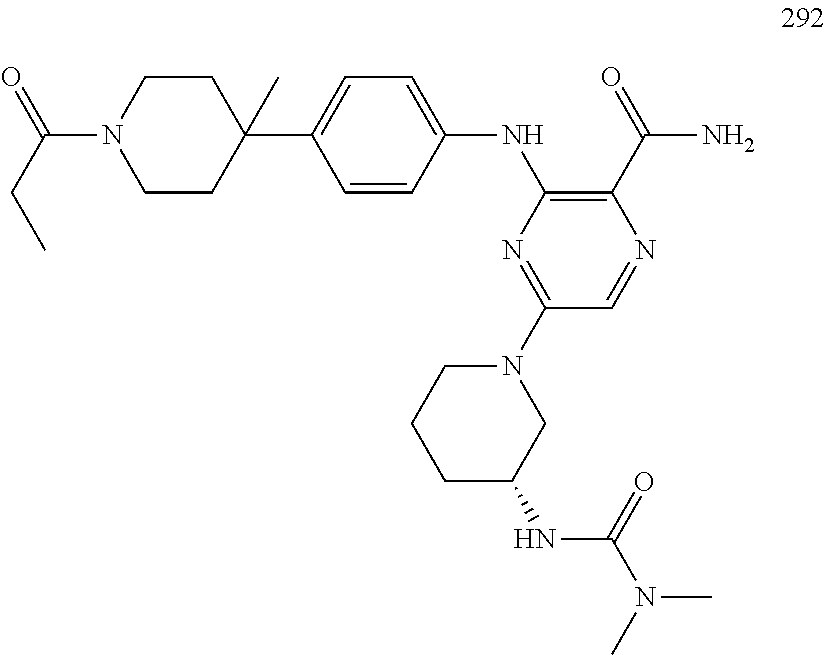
C(N1CCC(C2=CC=C(NC3=C(C(=O)N)N=CC(N4CCCC(NC(N(C)C)=O)C4)=N3)C=C2)(C)CC1)(CC)=O
